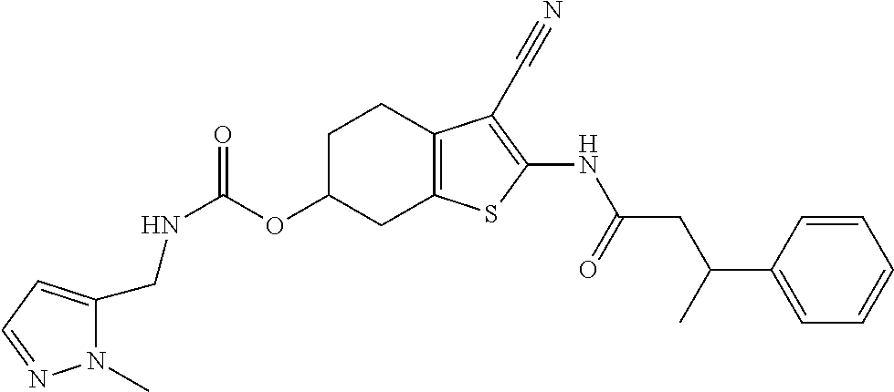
N(C(OC1CC2=C(CC1)C(C#N)=C(NC(CC(C1=CC=CC=C1)C)=O)S2)=O)CC1=CC=NN1C
